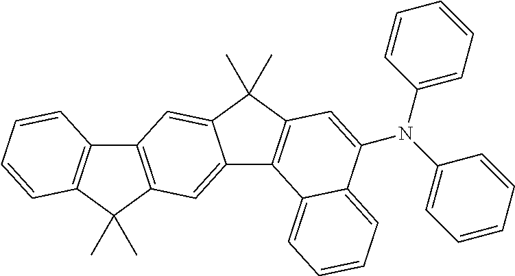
C12=CC3=C(C=C1C(C)(C)C1=C2C2=CC=CC=C2C(N(C2=CC=CC=C2)C2=CC=CC=C2)=C1)C1=C(C3(C)C)C=CC=C1
